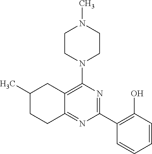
C1(C2=C(O)C=CC=C2)=NC(N2CCN(C)CC2)=C2C(=N1)CCC(C)C2
